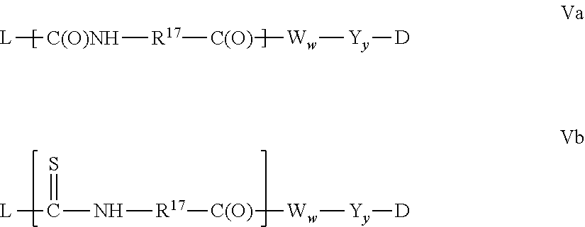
[L][C(O)NH][R17][C(O)][Ww][Yy][D].[R17]([C(O)][Ww][Yy][D])NC([L])=S
